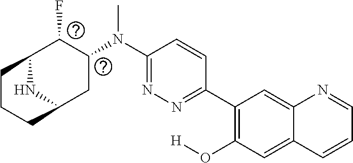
N1=C(N(C)C2CC3NC(C2F)CCC3)C=CC(C2=C(O[H])C=C3C(=C2)N=CC=C3)=N1
